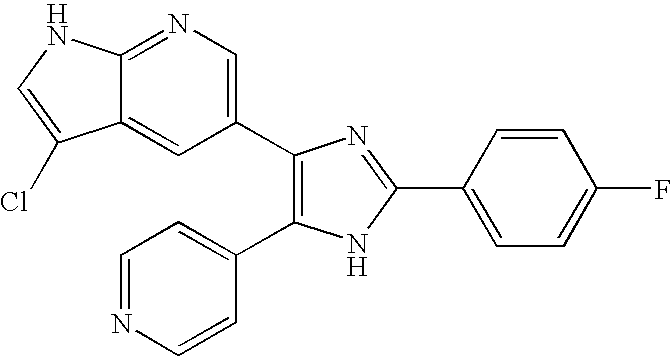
C12=NC=C(C3=C(C4=CC=NC=C4)NC(C4=CC=C(F)C=C4)=N3)C=C1C(Cl)=CN2
